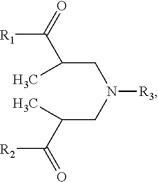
[R1]C(=O)C(CN([R3])CC(C([R2])=O)C)C
